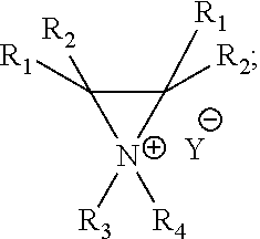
C1([R2])([R1])C([R1])([R2])[N+]1([R3])[R4].[Y]
